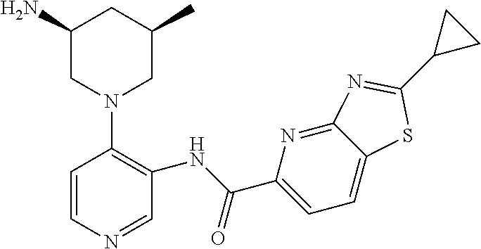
C1=CN=CC(NC(C2=CC=C3C(=N2)N=C(C2CC2)S3)=O)=C1N1CC(C)CC(N)C1
